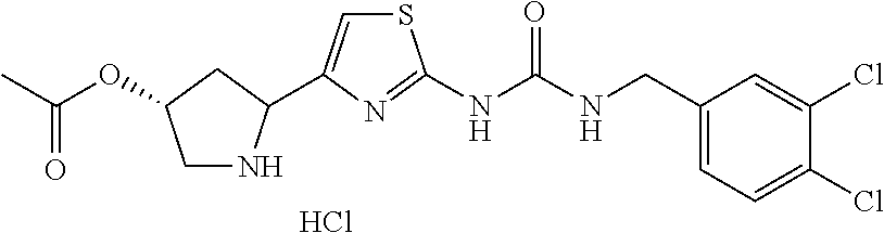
C1NC(C2=CSC(NC(NCC3=CC=C(Cl)C(Cl)=C3)=O)=N2)CC1OC(C)=O.Cl
